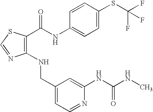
C1(CNC2=C(C(=O)NC3=CC=C(SC(F)(F)F)C=C3)SC=N2)=CC=NC(NC(NC)=O)=C1
